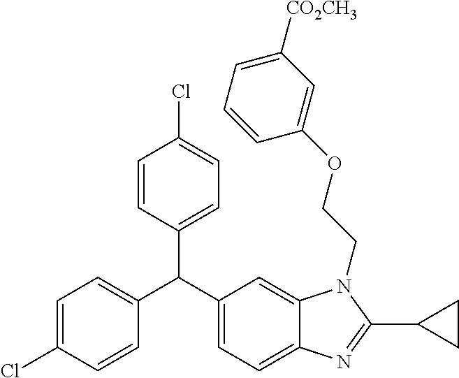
C1=C(Cl)C=CC(C(C2=CC=C3C(=C2)N(CCOC2=CC([CO2CH3])=CC=C2)C(C2CC2)=N3)C2=CC=C(Cl)C=C2)=C1
